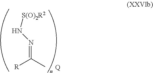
[Q].[R]C(=NN[S(O)2R2])C
